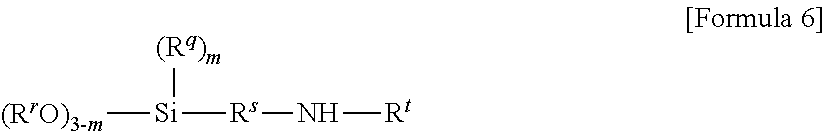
[(RrO)3-m][Si]([(Rq)m])[Rs]N[Rt]
